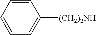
C1=CC=CC=C1[(CH2)2NH]
